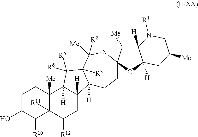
C1C(O)C([R10])C2([R11])C([Me])(C1)C1([H])C([H])(CC2[R12])C2([H])C([R3])(C1([R6])[R5])C([R2])([Me])[X]C1(CC2)C([Me])C2([H])C([H])(O1)CC([Me])CN2[R1]
